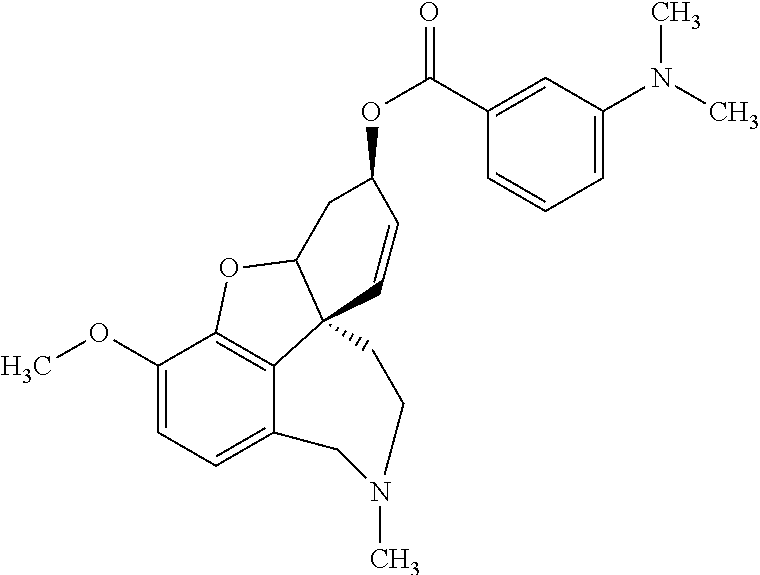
C1(OC)=CC=C2C3=C1OC1C3(C=CC(OC(=O)C3=CC(N(C)C)=CC=C3)C1)CCN(C)C2
